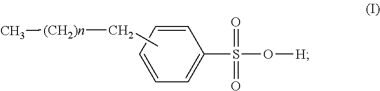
C1=CC=CC(S(O[H])(=O)=O)=C1.CC[(CH2)n]C
